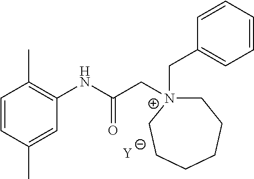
[Y].C1=CC(C)=CC(NC(C[N+]2(CC3=CC=CC=C3)CCCCCC2)=O)=C1C
